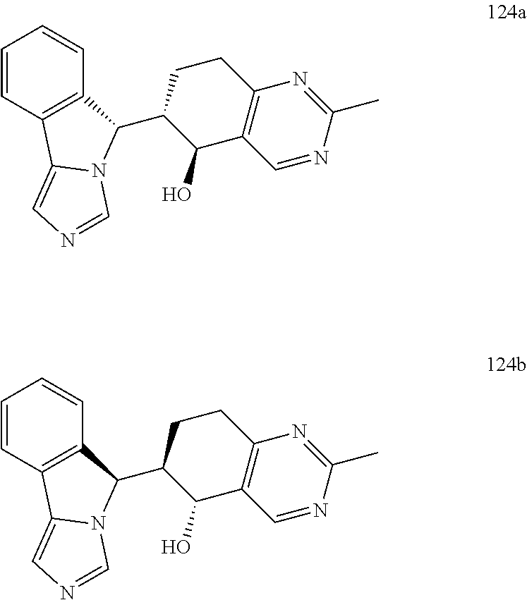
C1=CC2=C(C=C1)C(C1C(O)C3=C(CC1)N=C(C)N=C3)N1C2=CN=C1.C1=CC2=C(C=C1)C(C1C(O)C3=C(CC1)N=C(C)N=C3)N1C2=CN=C1
